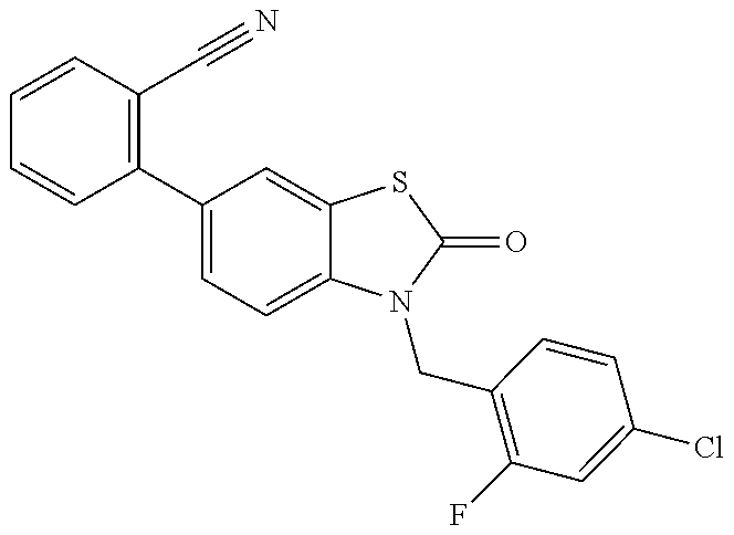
C1=CC(C2=CC=C3C(=C2)SC(=O)N3CC2=C(F)C=C(Cl)C=C2)=C(C#N)C=C1
